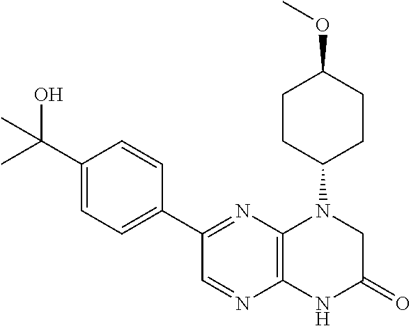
C1(C(O)(C)C)=CC=C(C2=NC3=C(N=C2)NC(=O)CN3C2CCC(OC)CC2)C=C1
